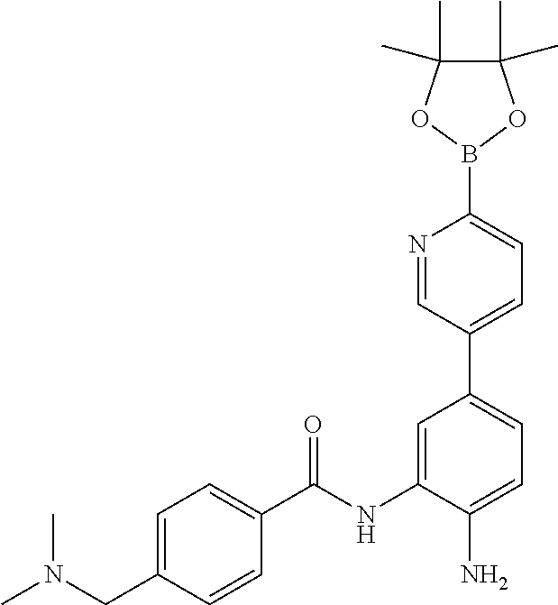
C1=C(CN(C)C)C=CC(C(NC2=CC(C3=CC=C(B4OC(C)(C)C(C)(C)O4)N=C3)=CC=C2N)=O)=C1
